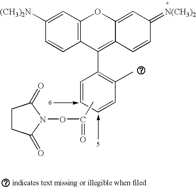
CC(ON1C(=O)CCC1=O)=O.C1=CC2=C(C=C1[(CH3)2N])OC1=CC(=[N(CH3)2])C=CC1=C2C1=C(C)C=CC=C1
